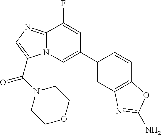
N12C(=NC=C1C(=O)N1CCOCC1)C(F)=CC(C1=CC3=C(C=C1)OC(N)=N3)=C2
